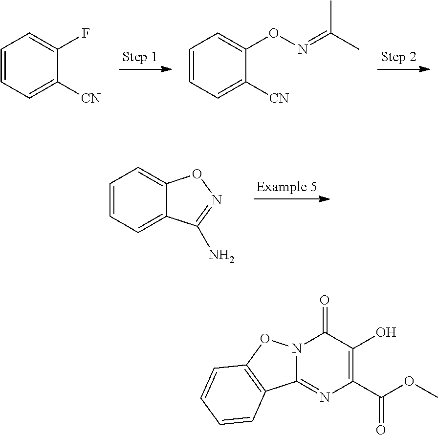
C1=CC=C([CN])C(F)=C1.C1=CC=C([CN])C(ON=C(C)C)=C1.C1=CC=C2C(=C1)ON=C2N.N12C(=NC(C(=O)OC)=C(O)C1=O)C1=C(O2)C=CC=C1
